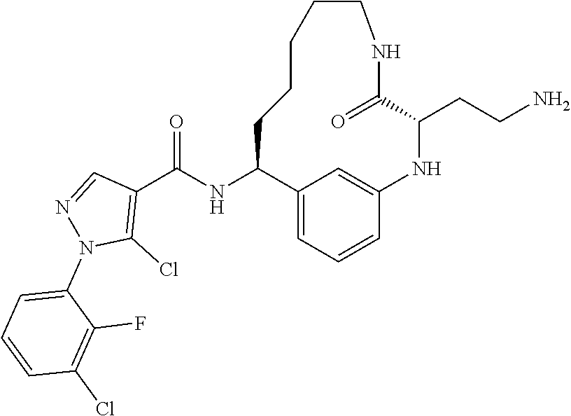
C1(NC(C2=C(Cl)N(C3=CC=CC(Cl)=C3F)N=C2)=O)C2=CC=CC(=C2)NC(CCN)C(=O)NCCCCC1
